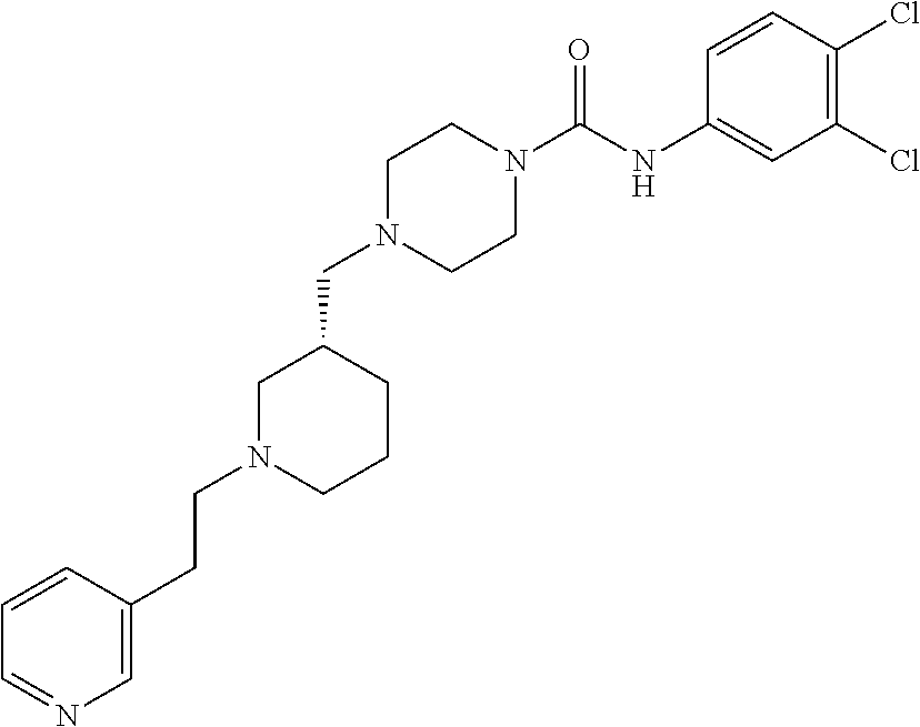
C1N(CC2CN(CCC3=CN=CC=C3)CCC2)CCN(C(NC2=CC(Cl)=C(Cl)C=C2)=O)C1
